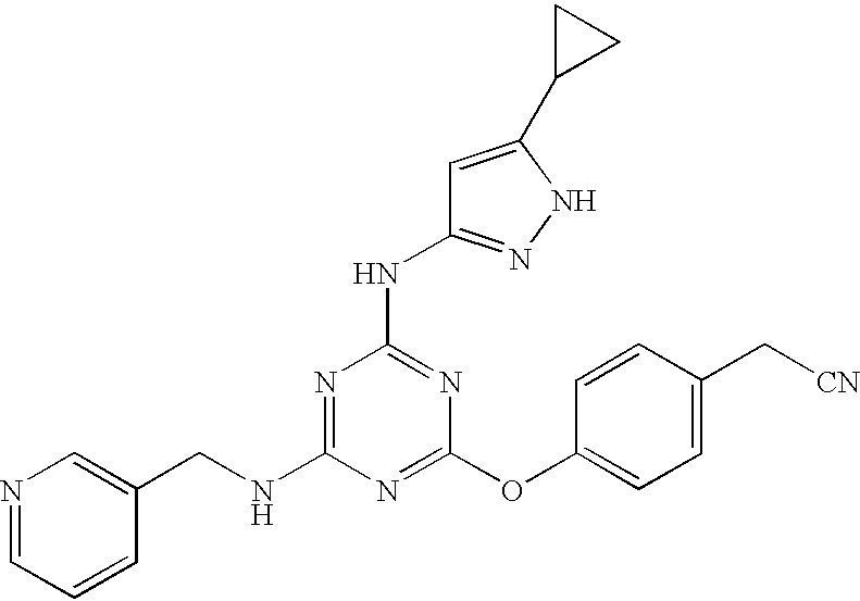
C(NC1=NC(NC2=NNC(C3CC3)=C2)=NC(OC2=CC=C(C[CN])C=C2)=N1)C1=CN=CC=C1
